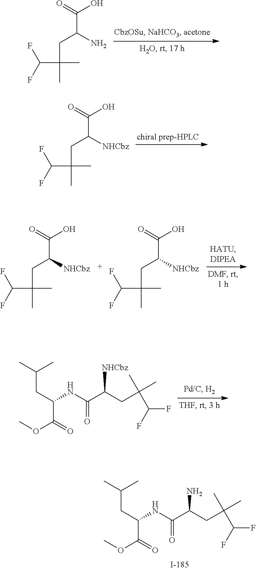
C(C(C)(CC(C(=O)O)N)C)(F)F.C(C(C)(CC(C(=O)O)[NHCbz])C)(F)F.C(C(C)(CC(C(=O)O)[NHCbz])C)(F)F.C(C(C)(CC(C(=O)O)[NHCbz])C)(F)F.O(C(=O)C(CC(C)C)NC(C(CC(C)(C(F)F)C)[NHCbz])=O)C.O(C(=O)C(CC(C)C)NC(C(CC(C)(C(F)F)C)N)=O)C
